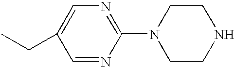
C1=NC(N2CCNCC2)=NC=C1CC
